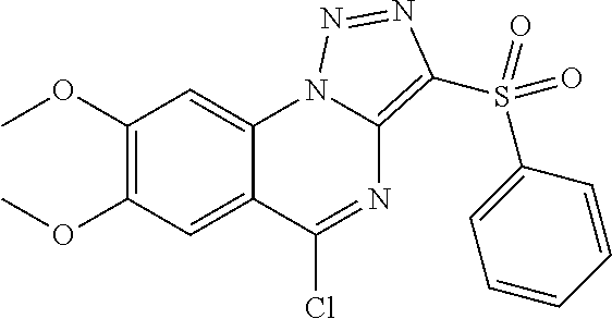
C1(OC)=C(OC)C=C2C(=C1)N1C(=C(S(C3=CC=CC=C3)(=O)=O)N=N1)N=C2Cl
